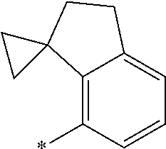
C12=C(*)C=CC=C1CCC21CC1
